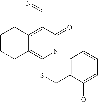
C1CCC2=C(SCC3=CC=CC=C3O)NC(=O)C(C=N)=C2C1
